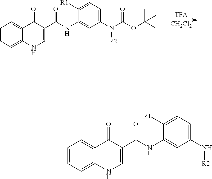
C1=CC=C2C(=C1)C(=O)C(C(=O)NC1=CC(N[R2])=CC=C1[R1])=CN2.C1=CC=C2C(=C1)C(=O)C(C(=O)NC1=CC(N([R2])C(=O)OC(C)(C)C)=CC=C1[R1])=CN2.[CH2Cl2]
